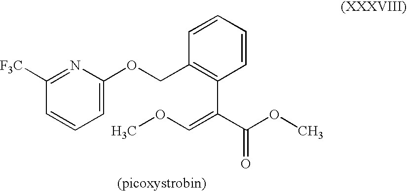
N1=C([F3C])C=CC=C1OCC1=C(C(=COC)C(OC)=O)C=CC=C1
